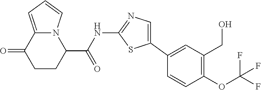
C1CC(C(NC2=NC=C(C3=CC(CO)=C(OC(F)(F)F)C=C3)S2)=O)N2C(=CC=C2)C1=O
